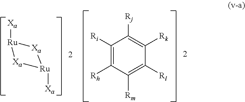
[Ru]1([Xa])[Xa][Ru]([Xa])[Xa]1.C1([Ri])=C([Rh])C([Rm])=C([Rl])C([Rk])=C1[Rj]
